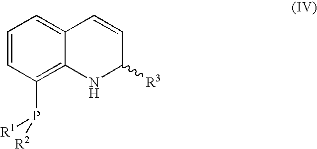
C1=CC(P([R1])[R2])=C2C(=C1)C=CC([R3])N2
